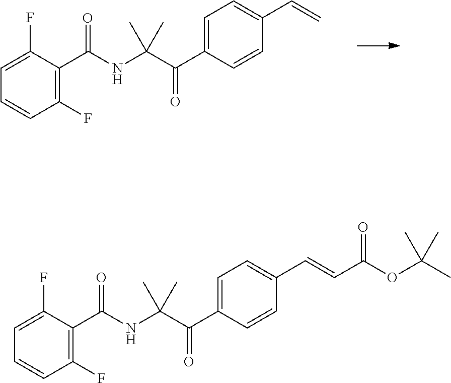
C1=C(C(C(NC(C2=C(F)C=CC=C2F)=O)(C)C)=O)C=CC(C=C)=C1.C1=C(C(C(NC(C2=C(F)C=CC=C2F)=O)(C)C)=O)C=CC(C=CC(OC(C)(C)C)=O)=C1
